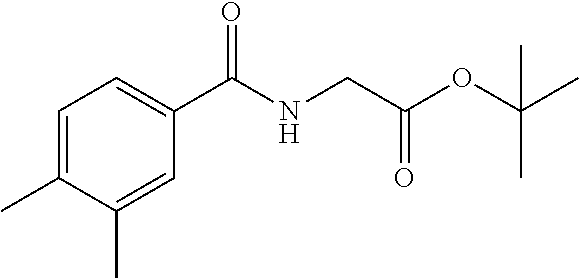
C1=C(C)C(C)=CC(C(NCC(OC(C)(C)C)=O)=O)=C1
